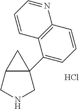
N1CC2C(C3=CC=CC4=C3C=CC=N4)(C1)C2.Cl
